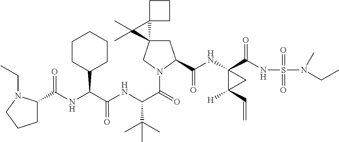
C(NC(C(NC(C(=O)N1CC2(CC1C(=O)NC1(C(=O)NS(N(CC)C)(=O)=O)C([H])(C=C)C1)C1(C2(C)C)CCC1)C(C)(C)C)=O)C1CCCCC1)(=O)C1CCCN1CC
